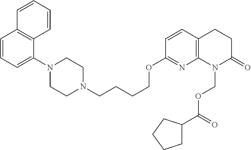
C1=CC=C(N2CCN(CCCCOC3=NC4=C(C=C3)CCC(=O)N4COC(=O)C3CCCC3)CC2)C2=C1C=CC=C2
